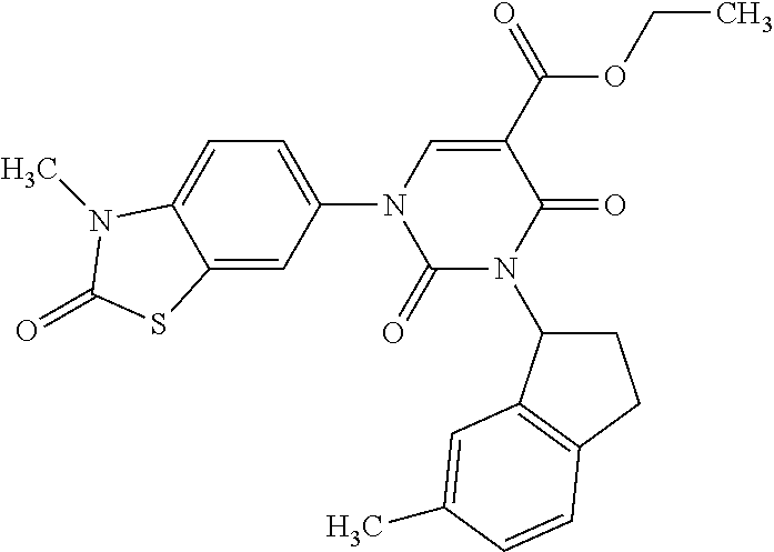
C1(=O)N(C2CCC3=C2C=C(C)C=C3)C(=O)C(C(OCC)=O)=CN1C1=CC=C2C(=C1)SC(=O)N2C
